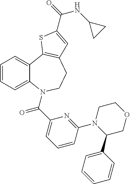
C1=CC=C2C(=C1)C1=C(CCN2C(C2=CC=CC(N3C(C4=CC=CC=C4)COCC3)=N2)=O)C=C(C(=O)NC2CC2)S1
